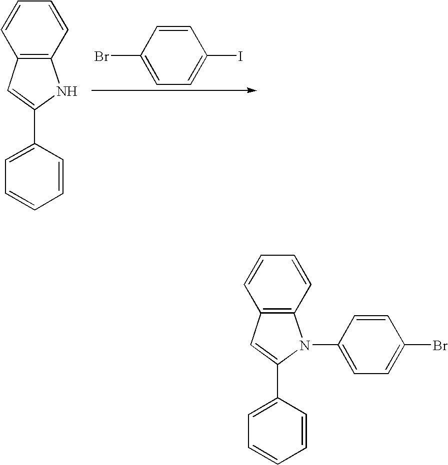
BrC1=CC=C(I)C=C1.C1=CC=CC2=C1C=C(C1=CC=CC=C1)N2.C1=CC=CC2=C1C=C(C1=CC=CC=C1)N2C1=CC=C(Br)C=C1
